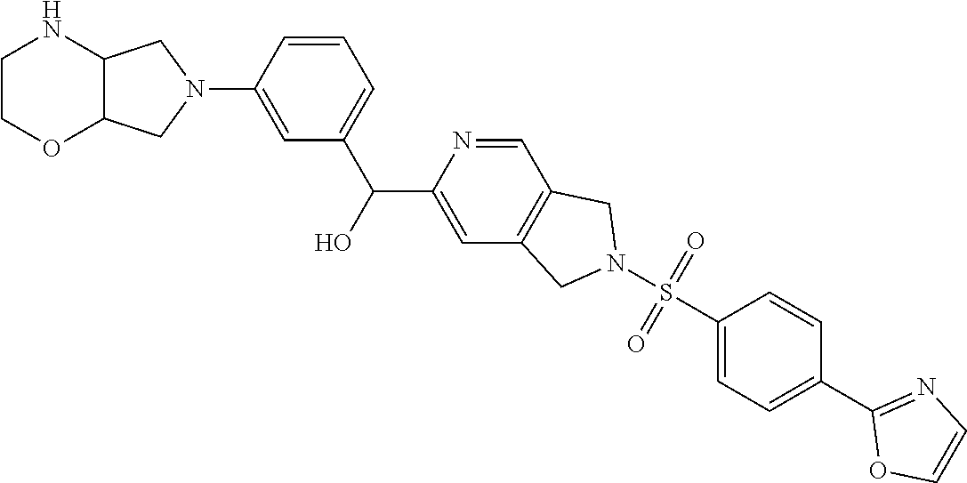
C1COC2C(N1)CN(C1=CC(C(O)C3=CC4=C(C=N3)CN(S(C3=CC=C(C5=NC=CO5)C=C3)(=O)=O)C4)=CC=C1)C2
